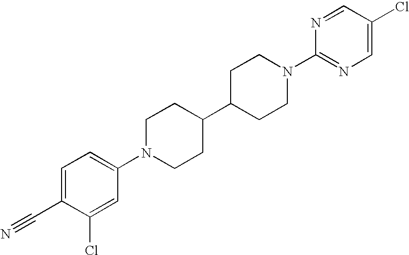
C1=C(C#N)C(Cl)=CC(N2CCC(C3CCN(C4=NC=C(Cl)C=N4)CC3)CC2)=C1
